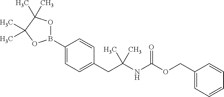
C1(B2OC(C)(C)C(C)(C)O2)=CC=C(CC(NC(OCC2=CC=CC=C2)=O)(C)C)C=C1
